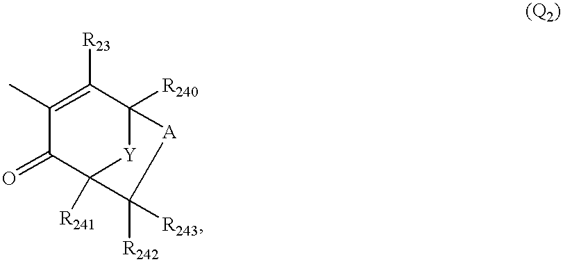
C1(C)=C([R23])C2([R240])[Y]C([R241])(C1=O)C([R243])([R242])[A]2
